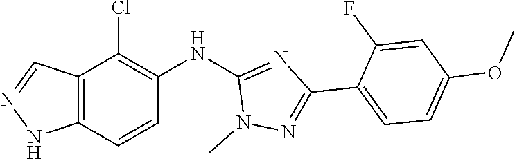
N1(C)N=C(C2=CC=C(OC)C=C2F)N=C1NC1=C(Cl)C2=C(NN=C2)C=C1
